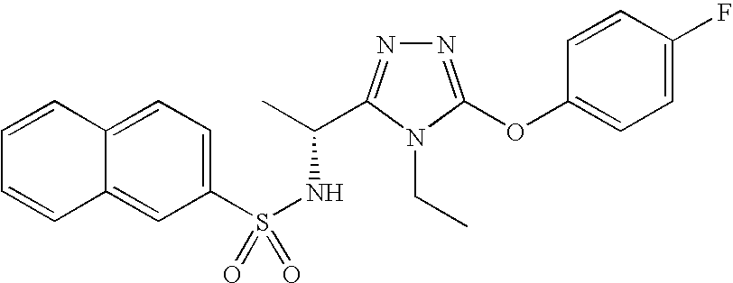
N1=C(OC2=CC=C(F)C=C2)N(CC)C(C(C)NS(=O)(C2=CC=C3C(=C2)C=CC=C3)=O)=N1
